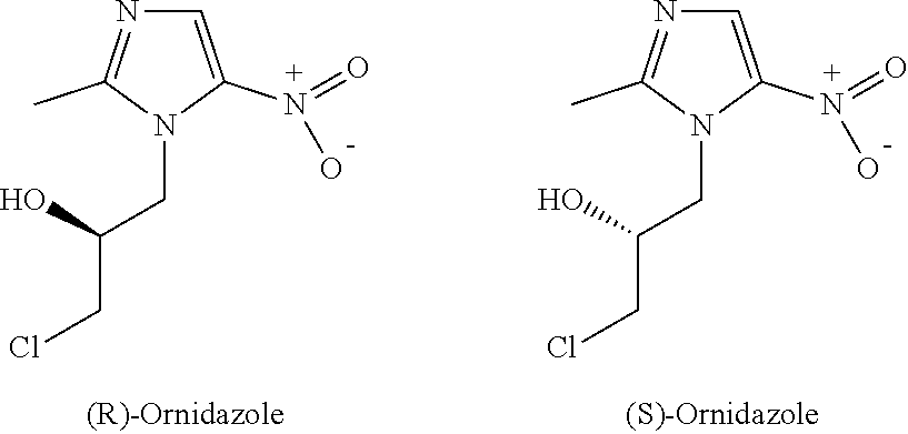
C1=C(N(=O)O)N(CC(CCl)O)C(C)=N1.C1=C(N(=O)O)N(CC(CCl)O)C(C)=N1
